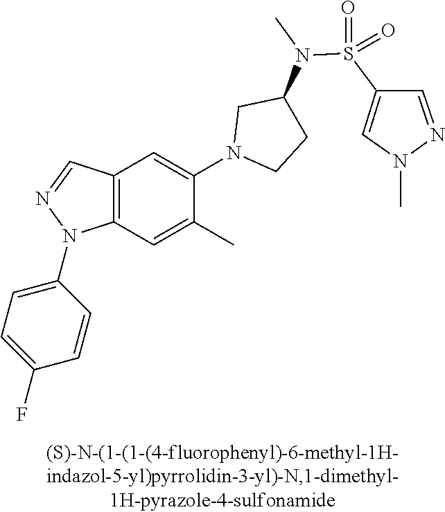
N1(C2=CC3=C(C=C2C)N(C2=CC=C(F)C=C2)N=C3)CCC(N(S(C2=CN(C)N=C2)(=O)=O)C)C1
